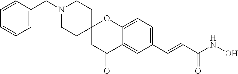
C12(CC(=O)C3=CC(C=CC(NO)=O)=CC=C3O1)CCN(CC1=CC=CC=C1)CC2
